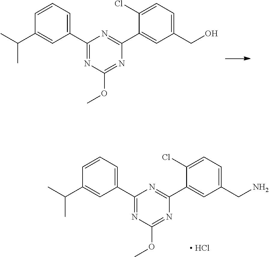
C1(C2=CC=CC(C(C)C)=C2)=NC(OC)=NC(C2=CC(CO)=CC=C2Cl)=N1.C1(C2=CC=CC(C(C)C)=C2)=NC(OC)=NC(C2=CC(CN)=CC=C2Cl)=N1.[ HCl]
